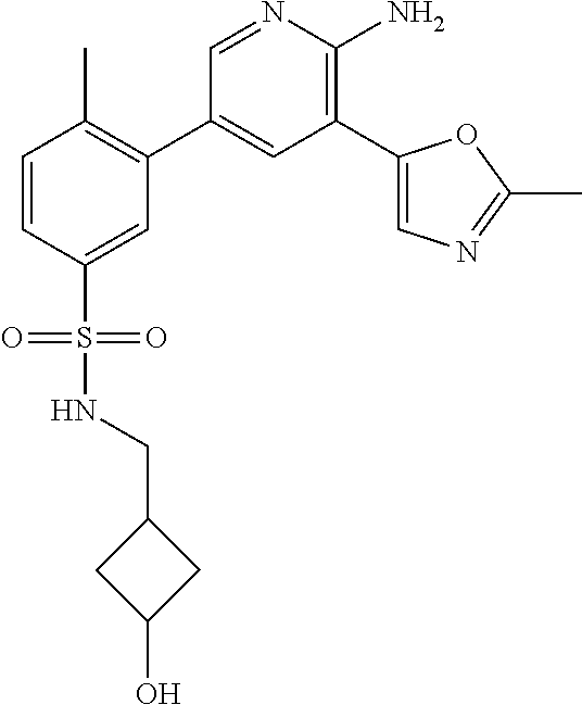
C1=CC(S(=O)(NCC2CC(O)C2)=O)=CC(C2=CC(C3=CN=C(C)O3)=C(N)N=C2)=C1C
